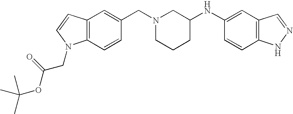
C12=C(C=CC(CN3CCCC(NC4=CC5=C(C=C4)NN=C5)C3)=C1)N(CC(OC(C)(C)C)=O)C=C2
